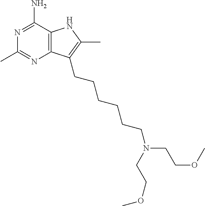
C12=C(N=C(C)N=C1N)C(CCCCCCN(CCOC)CCOC)=C(C)N2
